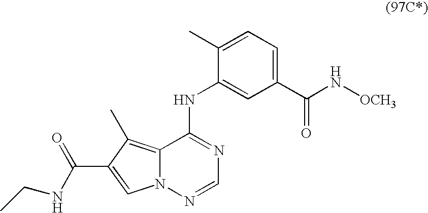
C1(NC2=CC(C(N[OCH3])=O)=CC=C2C)=NC=NN2C1=C(C)C(C(=O)NCC)=C2
